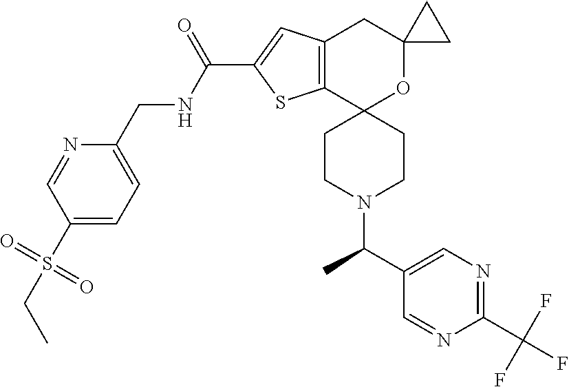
C1CN(C(C2=CN=C(C(F)(F)F)N=C2)C)CCC12OC1(CC3=C2SC(C(NCC2=CC=C(S(=O)(=O)CC)C=N2)=O)=C3)CC1
